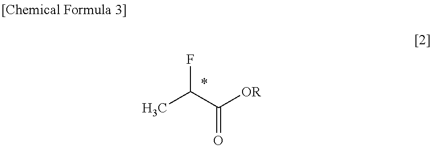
CC(C([OR])=O)F
